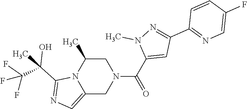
C12=CN=C(C(C)(C(F)(F)F)O)N1C(C)CN(C(C1=CC(C3=NC=C(F)C=C3)=NN1C)=O)C2
